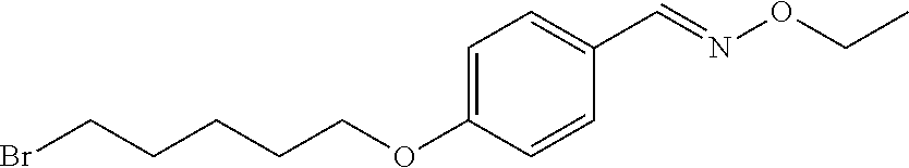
C1=C(OCCCCCBr)C=CC(C=NOCC)=C1
